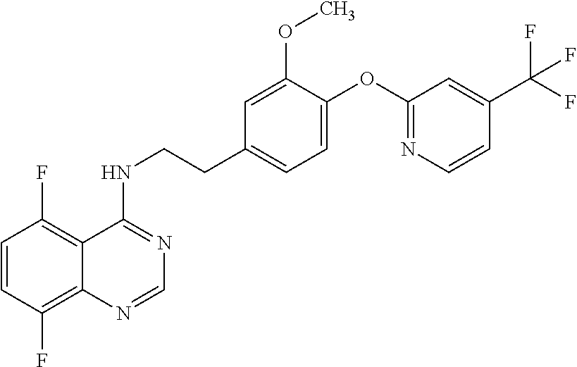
C1=CC(F)=C2C(=C1F)C(NCCC1=CC=C(OC3=NC=CC(C(F)(F)F)=C3)C(OC)=C1)=NC=N2
